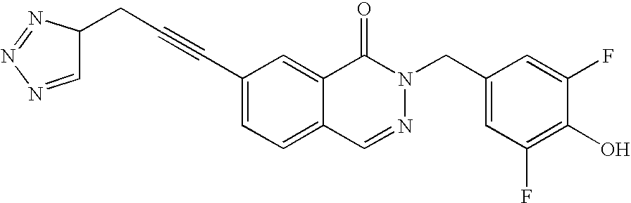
C(#CC1=CC=C2C(=C1)C(=O)N(CC1=CC(F)=C(O)C(F)=C1)N=C2)CC1C=NN=N1
